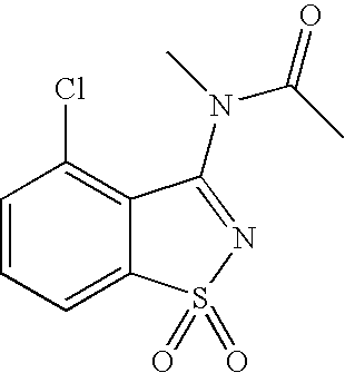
C1=CC=C2C(=C1Cl)C(N(C)C(C)=O)=NS2(=O)=O
